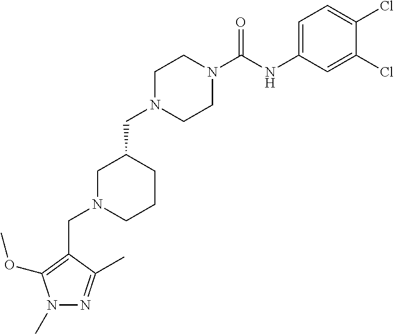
C1N(CC2CN(CC3=C(OC)N(C)N=C3C)CCC2)CCN(C(NC2=CC=C(Cl)C(Cl)=C2)=O)C1
